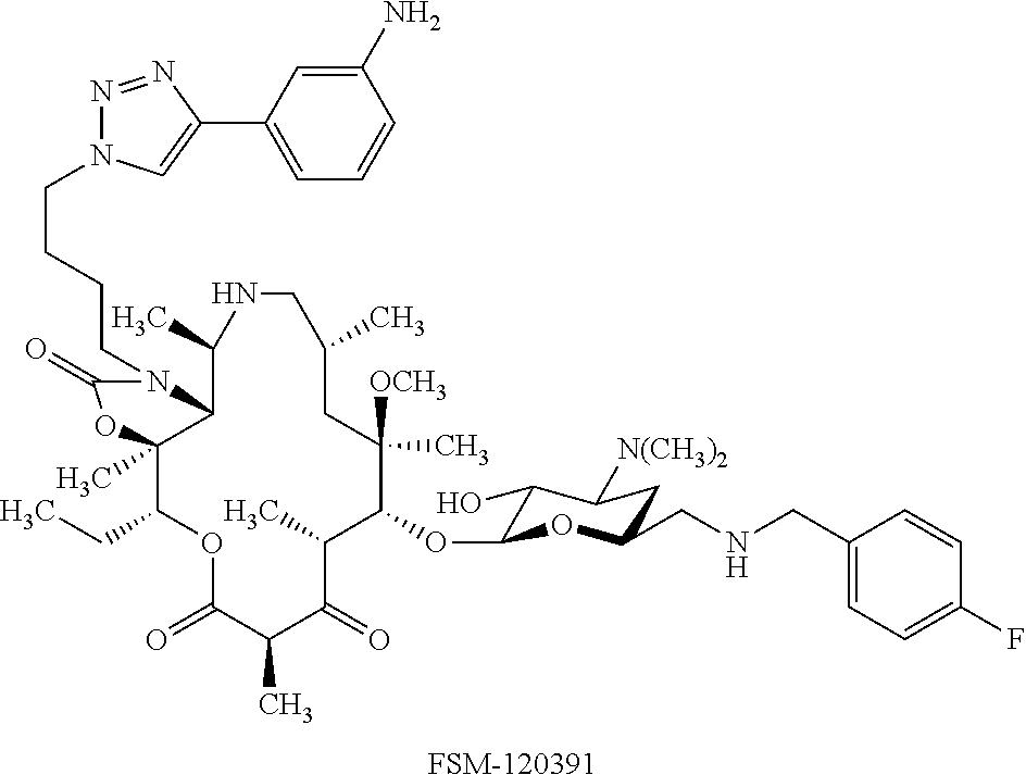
C1(OC2C(O)C([N(CH3)2])CC(CNCC3=CC=C(F)C=C3)O2)C([OCH3])(C)CC(C)CNC(C)C2C(C)(C(CC)OC(=O)C(C)C(=O)C1C)OC(=O)N2CCCCN1N=NC(C2=CC=CC(N)=C2)=C1.[FSM-120391]
